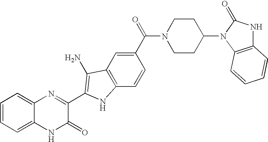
C1=C2C(=CC=C1)N=C(C1=C(N)C3=C(C=CC(C(N4CCC(N5C6=C(NC5=O)C=CC=C6)CC4)=O)=C3)N1)C(=O)N2
